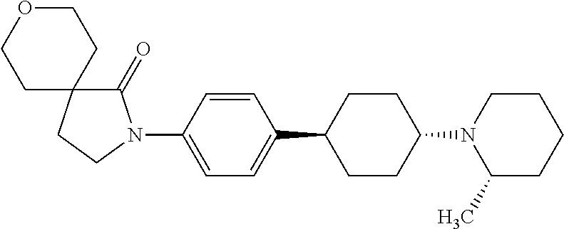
C1(=O)C2(CCN1C1=CC=C(C3CCC(N4C(C)CCCC4)CC3)C=C1)CCOCC2
